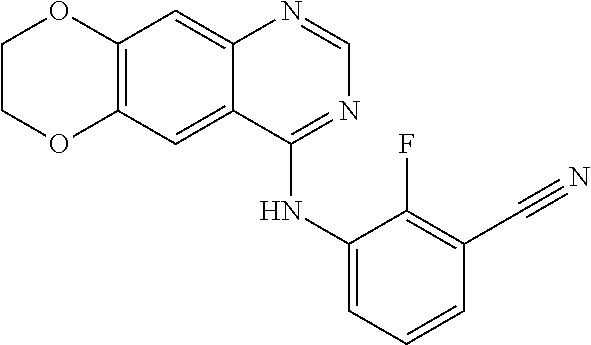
C12=C(C=C3C(=C1)N=CN=C3NC1=CC=CC(C#N)=C1F)OCCO2
